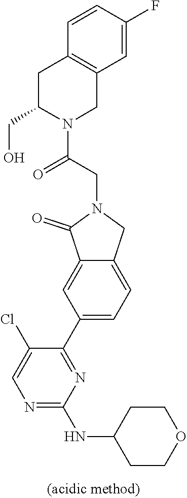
C1CC(NC2=NC=C(Cl)C(C3=CC=C4C(=C3)C(=O)N(CC(=O)N3CC5=C(CC3CO)C=CC(F)=C5)C4)=N2)CCO1
